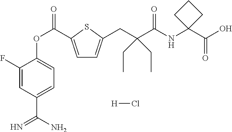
C1(F)=CC(C(N)=N)=CC=C1OC(=O)C1=CC=C(CC(C(=O)NC2(C(O)=O)CCC2)(CC)CC)S1.[H]Cl
